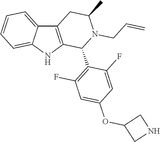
C12=CC=CC=C1C1=C(N2)C(C2=C(F)C=C(OC3CNC3)C=C2F)N(CC=C)C(C)C1
